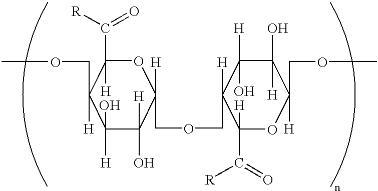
C1(COC)([H])C(O)([H])C([H])(O)C(COCC2([H])C([H])(C([R])=O)OC(COC)([H])C(O)([H])C2(O)[H])([H])OC1([H])C(=O)[R]
